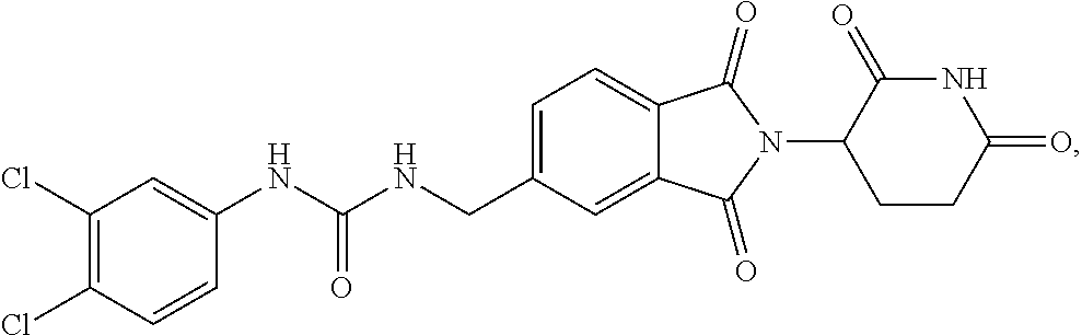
C1=C(CNC(NC2=CC(Cl)=C(Cl)C=C2)=O)C=C2C(=C1)C(=O)N(C1CCC(=O)NC1=O)C2=O
